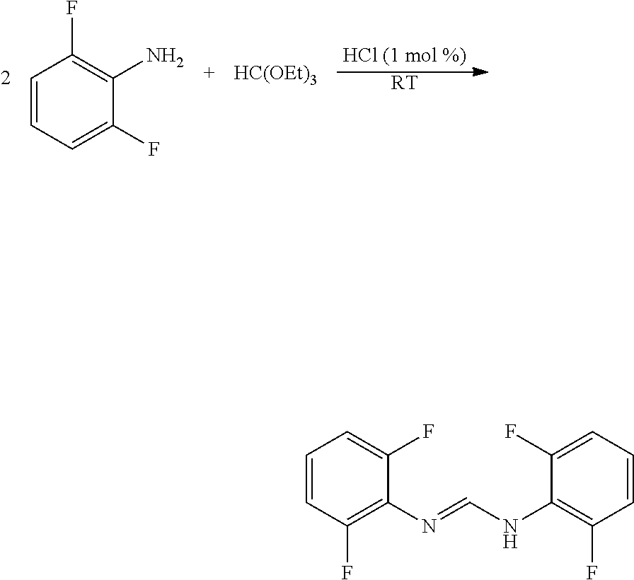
C1=CC(F)=C(N=CNC2=C(F)C=CC=C2F)C(F)=C1.C1=CC=C(F)C(N)=C1F.[RT].[HC(OEt)3]
